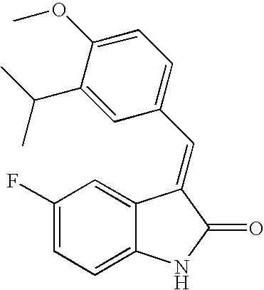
C1(F)=CC=C2C(=C1)C(=CC1=CC=C(OC)C(C(C)C)=C1)C(=O)N2
